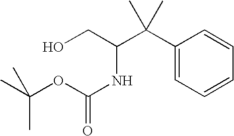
C1(C(C(NC(=O)OC(C)(C)C)CO)(C)C)=CC=CC=C1
